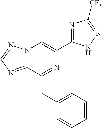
N12C(=NC=N1)C(CC1=CC=CC=C1)=NC(C1=NC([CF3])=NN1)=C2
